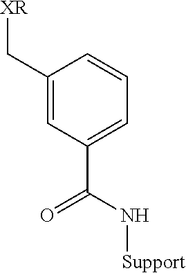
C1(C[XR])=CC(C(N[Support])=O)=CC=C1
